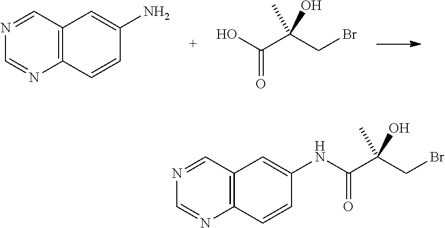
C12=C(C=CC(N)=C1)N=CN=C2.OC(C(CBr)(C)O)=O.C(C(CBr)(C)O)(=O)NC1=CC2=C(C=C1)N=CN=C2
